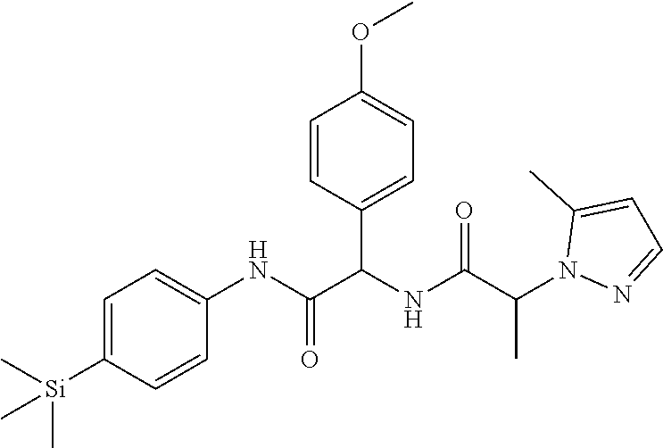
C1=C([Si](C)(C)C)C=CC(NC(=O)C(NC(C(N2N=CC=C2C)C)=O)C2=CC=C(OC)C=C2)=C1
